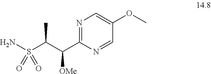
S(C(C(C1=NC=C(OC)C=N1)[OMe])C)(=O)(=O)N
